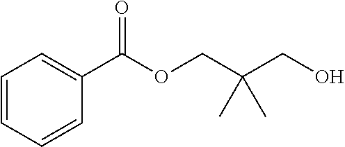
C1=CC=CC(C(OCC(CO)(C)C)=O)=C1
